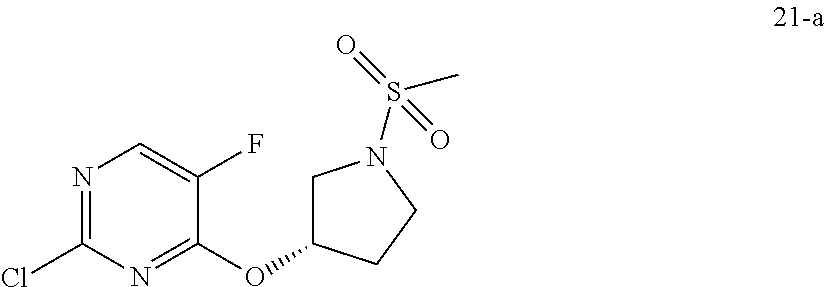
N1=C(Cl)N=C(OC2CN(S(C)(=O)=O)CC2)C(F)=C1
